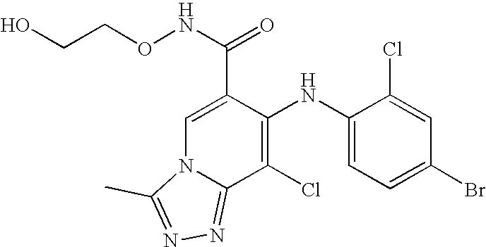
C1(Cl)=C(NC2=CC=C(Br)C=C2Cl)C(C(NOCCO)=O)=CN2C1=NN=C2C
